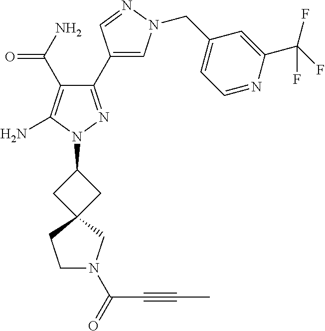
C1(C(=O)N)=C(N)N(C2CC3(C2)CCN(C(=O)C#CC)C3)N=C1C1=CN(CC2=CC=NC(C(F)(F)F)=C2)N=C1
